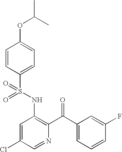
O=S(NC1=C(C(=O)C2=CC=CC(F)=C2)N=CC(Cl)=C1)(=O)C1=CC=C(OC(C)C)C=C1
